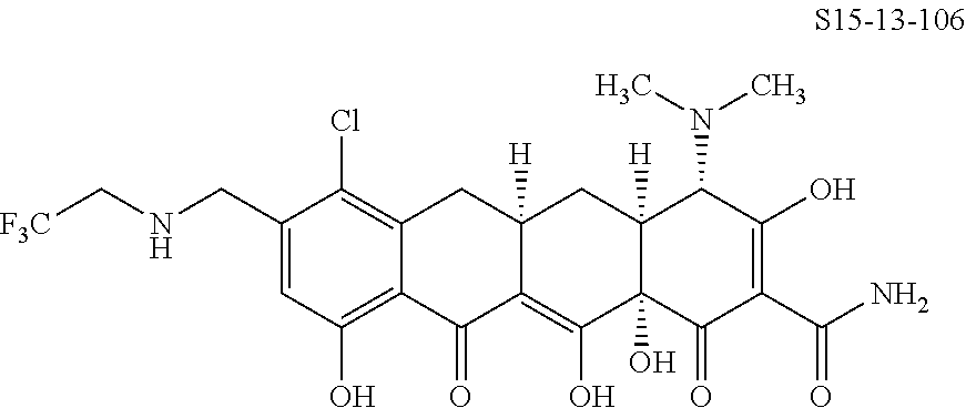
C12=C(Cl)C(CNC[F3C])=CC(O)=C1C(=O)C1=C(O)C3(O)C([H])(CC1([H])C2)C(N(C)C)C(O)=C(C(N)=O)C3=O
